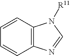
C1=CC2=C(C=C1)N=CN2[R11]
